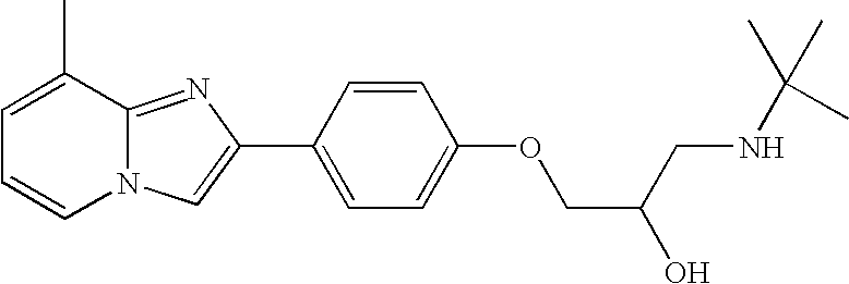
C1=C(C)C2=NC(C3=CC=C(OCC(CNC(C)(C)C)O)C=C3)=CN2C=C1
